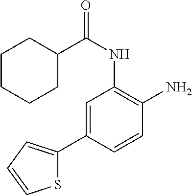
C1=C(C2=CC=CS2)C=CC(N)=C1NC(C1CCCCC1)=O
